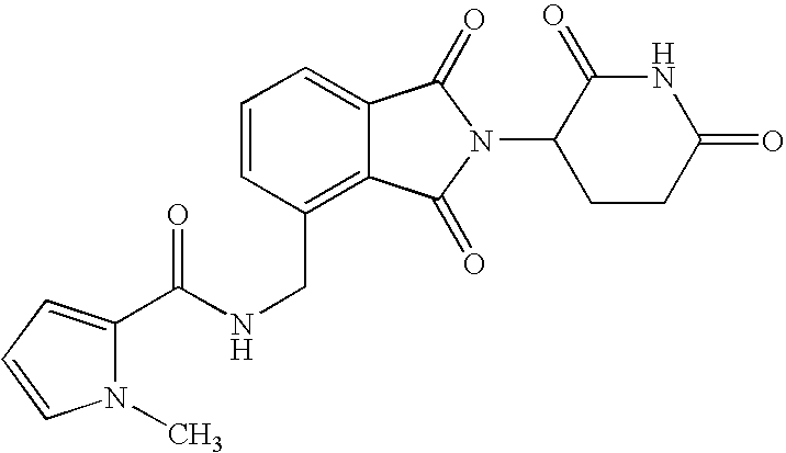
C1=CC(CNC(=O)C2=CC=CN2C)=C2C(=C1)C(=O)N(C1CCC(=O)NC1=O)C2=O
